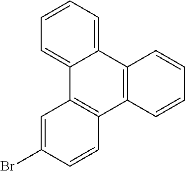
C1=CC=C2C(=C1)C1=C(C3=C2C=CC=C3)C=CC(Br)=C1
